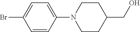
C1=CC(N2CCC(CO)CC2)=CC=C1Br
